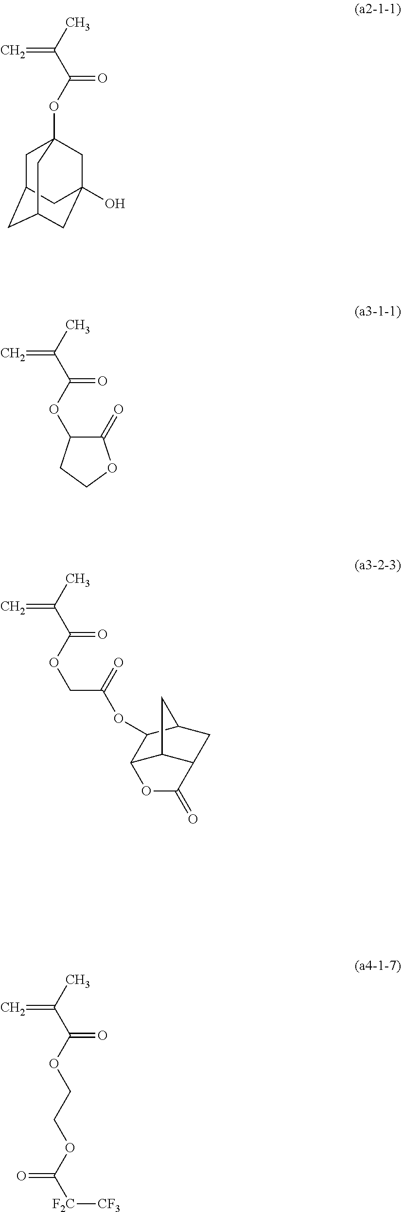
CC(C(OCC(OC1C2C3C(CC1C3)C(=O)O2)=O)=O)=C.CC(C(OC12CC3CC(CC(O)(C1)C3)C2)=O)=C.CC(C(OC1C(=O)OCC1)=O)=C.CC(C(OCCOC([F2C][CF3])=O)=O)=C
